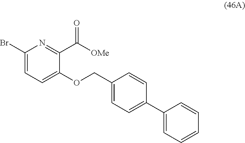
C1(Br)=CC=C(OCC2=CC=C(C3=CC=CC=C3)C=C2)C(C([OMe])=O)=N1
